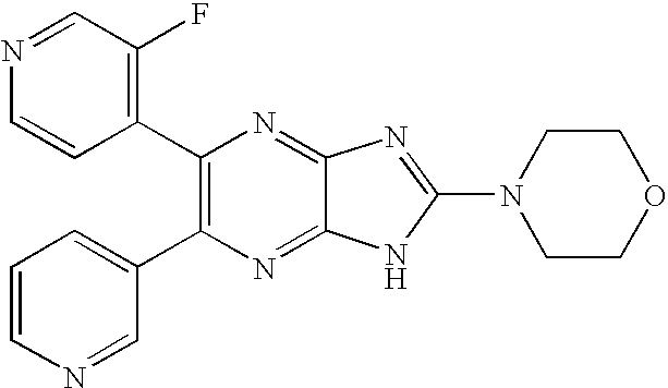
C1(C2=C(C3=CC=CN=C3)N=C3C(=N2)N=C(N2CCOCC2)N3)=C(F)C=NC=C1
